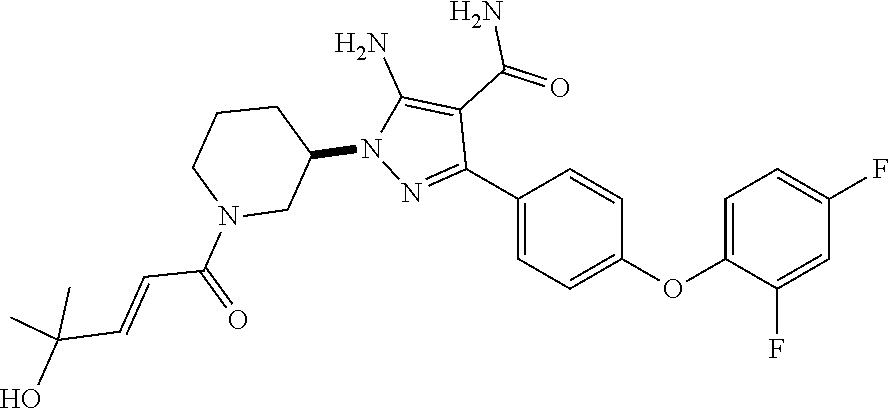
N1(C2CN(C(C=CC(C)(C)O)=O)CCC2)N=C(C2=CC=C(OC3=CC=C(F)C=C3F)C=C2)C(C(N)=O)=C1N
